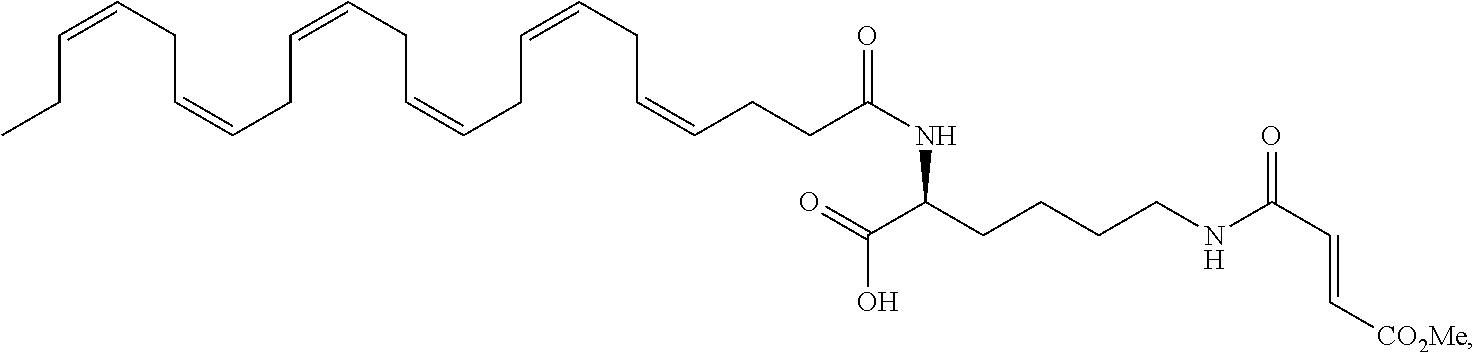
CCC=CCC=CCC=CCC=CCC=CCC=CCCC(NC(CCCCNC(C=C[CO2Me])=O)C(=O)O)=O
